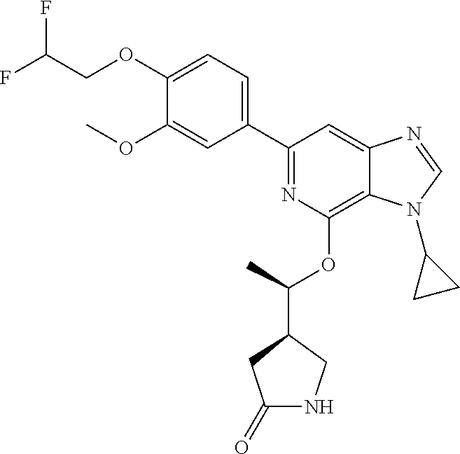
C1(C2=CC=C(OCC(F)F)C(OC)=C2)=NC(OC(C2CC(=O)NC2)C)=C2C(=C1)N=CN2C1CC1
